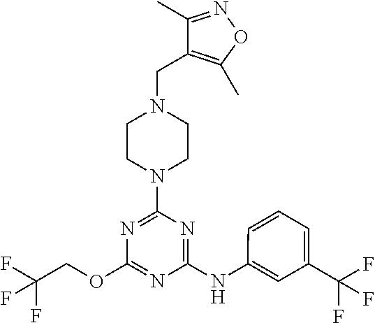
C1CN(CC2=C(C)ON=C2C)CCN1C1=NC(OCC(F)(F)F)=NC(NC2=CC(C(F)(F)F)=CC=C2)=N1
